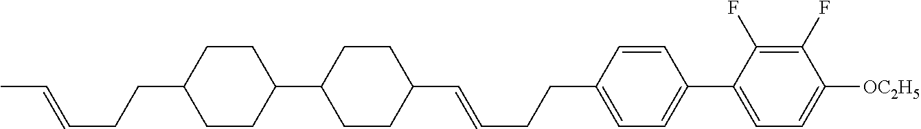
C1=CC(CCC=CC2CCC(C3CCC(CCC=CC)CC3)CC2)=CC=C1C1=CC=C([OC2H5])C(F)=C1F
